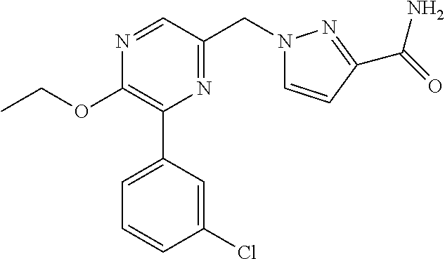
C1(OCC)=C(C2=CC=CC(Cl)=C2)N=C(CN2C=CC(C(N)=O)=N2)C=N1
